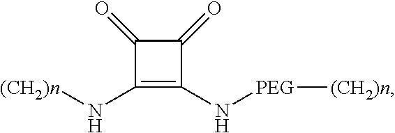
C1(N[(CH2)n])=C(N[PEG][(CH2)n])C(=O)C1=O
